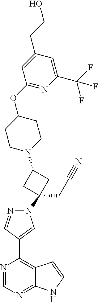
N1(C2(CC#N)CC(N3CCC(OC4=NC(C(F)(F)F)=CC(CCO)=C4)CC3)C2)N=CC(C2=C3C(=NC=N2)NC=C3)=C1
